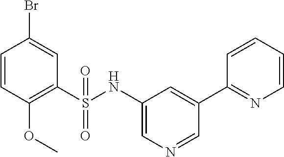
C1=CC(OC)=C(S(NC2=CN=CC(C3=NC=CC=C3)=C2)(=O)=O)C=C1Br
